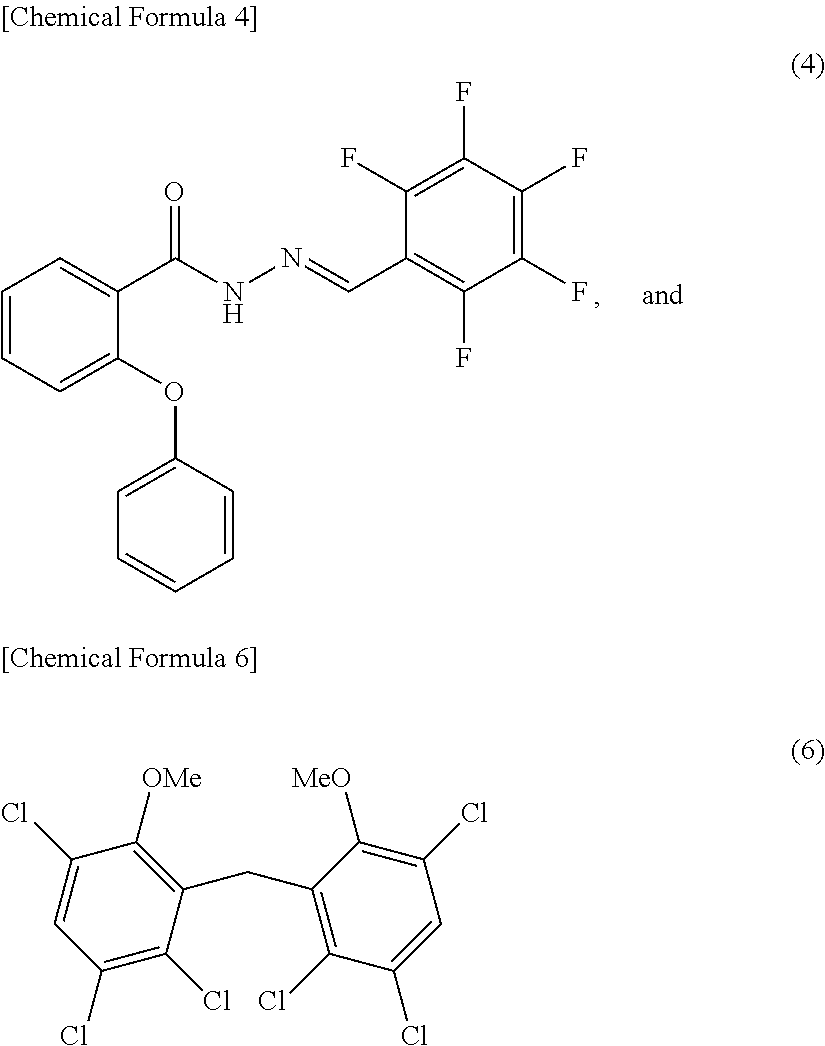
C1=CC=C(OC2=CC=CC=C2)C(C(NN=CC2=C(F)C(F)=C(F)C(F)=C2F)=O)=C1.C1(Cl)=C(Cl)C(CC2=C(Cl)C(Cl)=CC(Cl)=C2[MeO])=C([OMe])C(Cl)=C1
